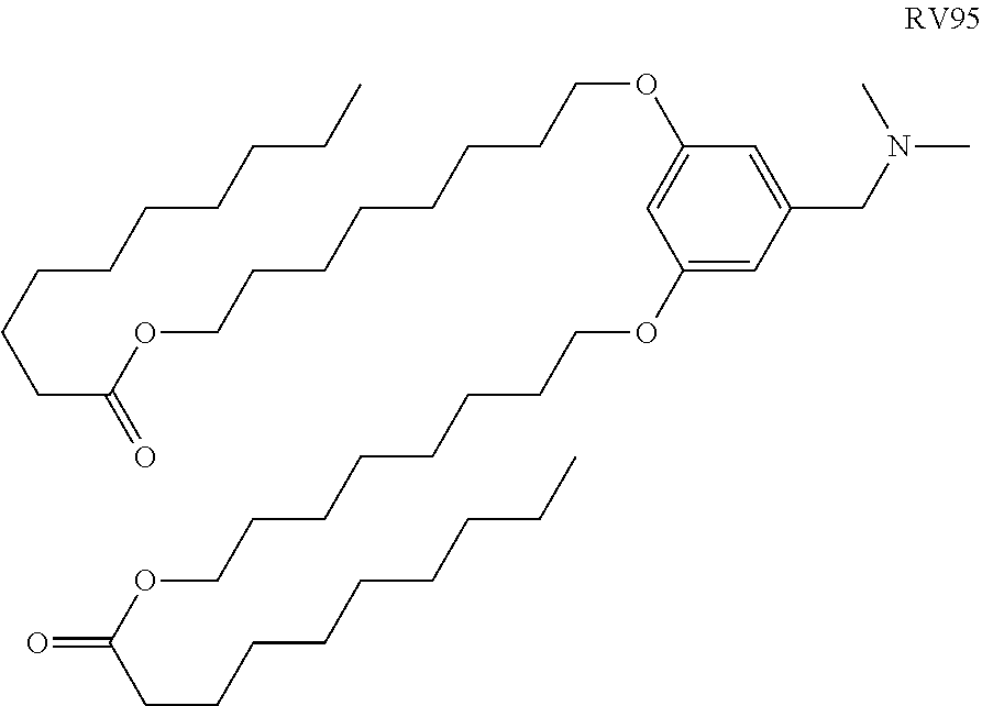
C1(OCCCCCCCCOC(CCCCCCCCC)=O)=CC(CN(C)C)=CC(OCCCCCCCCOC(CCCCCCCCC)=O)=C1
